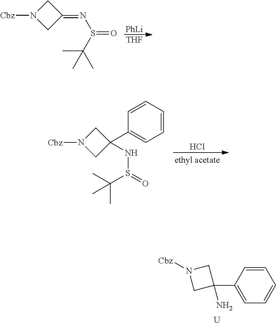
[PhLi].[THF].[Cbz]N1CC(=NS(=O)C(C)(C)C)C1.Cl.[Cbz]N1CC(C2=CC=CC=C2)(NS(=O)C(C)(C)C)C1.C1(C2=CC=CC=C2)(N)CN([Cbz])C1.[U]
